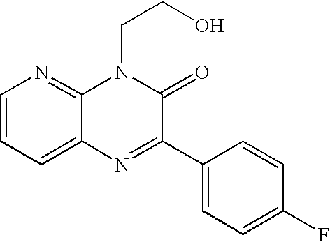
C1=CC=C2C(=N1)N(CCO)C(=O)C(C1=CC=C(F)C=C1)=N2
